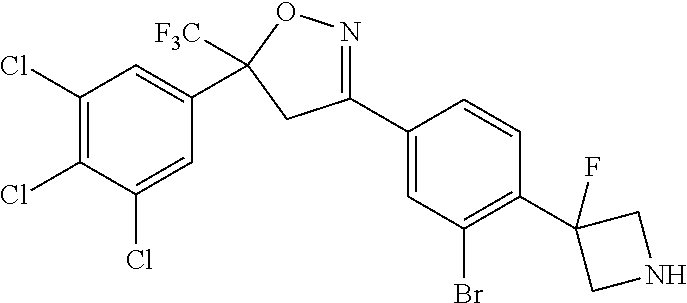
C1(Cl)=C(Cl)C(Cl)=CC(C2([F3C])ON=C(C3=CC(Br)=C(C4(F)CNC4)C=C3)C2)=C1
